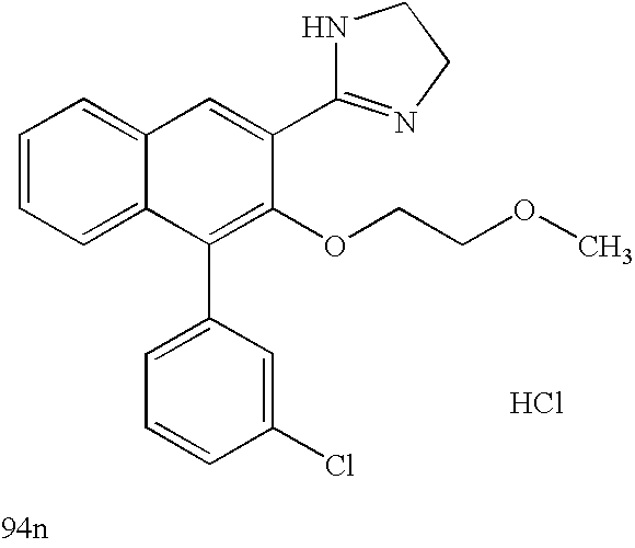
C1=C(C2=NCCN2)C(OCCOC)=C(C2=CC=CC(Cl)=C2)C2=CC=CC=C12.Cl
